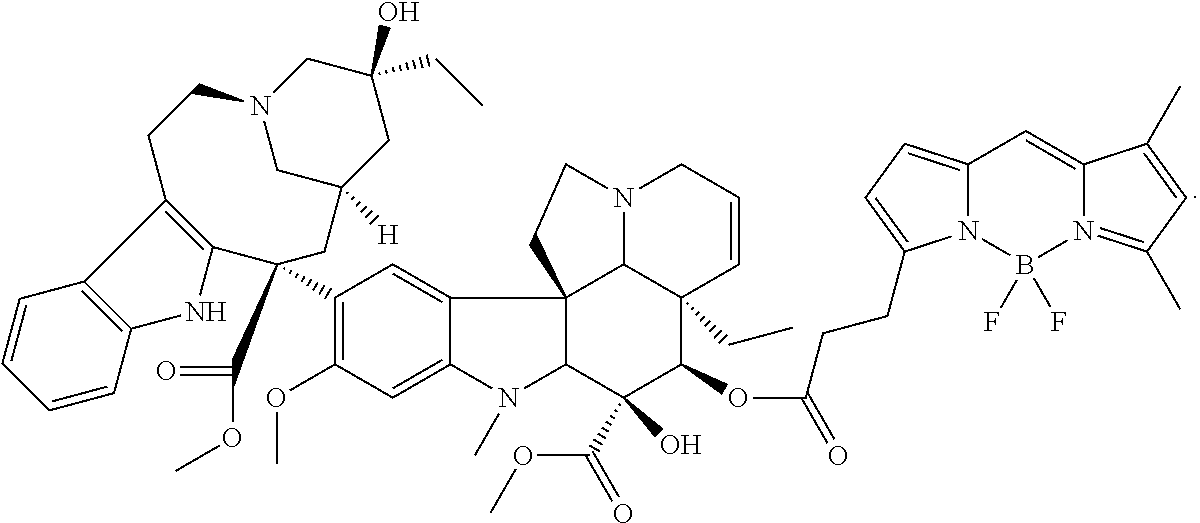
C1=CC2=C(C=C1)C1=C(N2)C(C2=C(OC)C=C3C(=C2)C24C(N3C)C(O)(C(=O)OC)C(OC(=O)CCC3=CC=C5N3B(F)(F)N3=C(C)C=C(C)C3=C5)C3(CC)C2N(CC=C3)CC4)(C(=O)OC)CC2([H])CN(CC1)CC(O)(CC)C2
